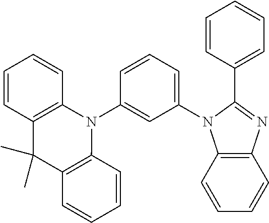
C1(N2C3=C(N=C2C2=CC=CC=C2)C=CC=C3)=CC=CC(N2C3=C(C(C)(C)C4=C2C=CC=C4)C=CC=C3)=C1
